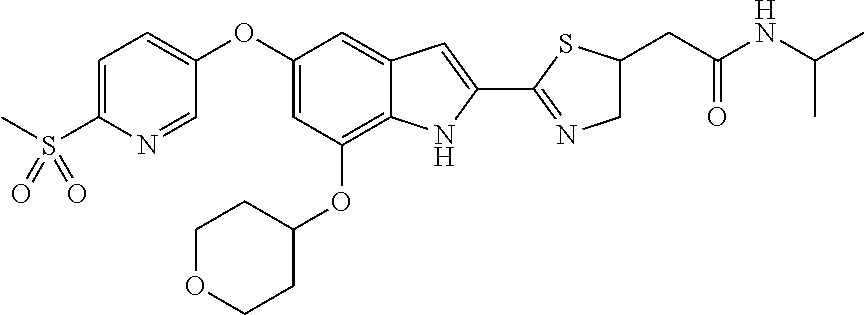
C1=C(S(C)(=O)=O)N=CC(OC2=CC(OC3CCOCC3)=C3C(=C2)C=C(C2=NCC(CC(NC(C)C)=O)S2)N3)=C1
